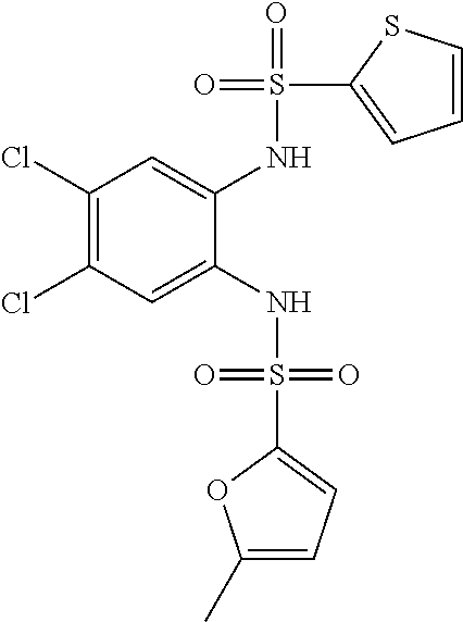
C1(Cl)=C(Cl)C=C(NS(=O)(=O)C2=CC=C(C)O2)C(NS(=O)(C2=CC=CS2)=O)=C1
